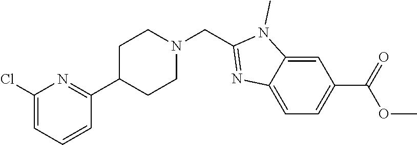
C1=C2C(=CC=C1C(=O)OC)N=C(CN1CCC(C3=NC(Cl)=CC=C3)CC1)N2C
